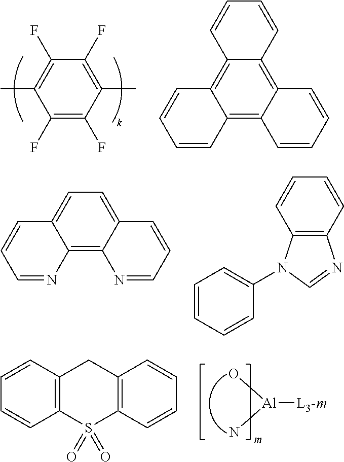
C1(F)=C(F)C(C)=C(F)C(F)=C1C.C12=C3C(=C4C(=C1C=CC=C2)C=CC=C4)C=CC=C3.C12=C3C(=CC=C1C=CC=N2)C=CC=N3.C12=C(C=CC=C1)N=CN2C1=CC=CC=C1.[Al]([L3-m])(N)O.C12=C(S(=O)(=O)C3=C(C1)C=CC=C3)C=CC=C2
